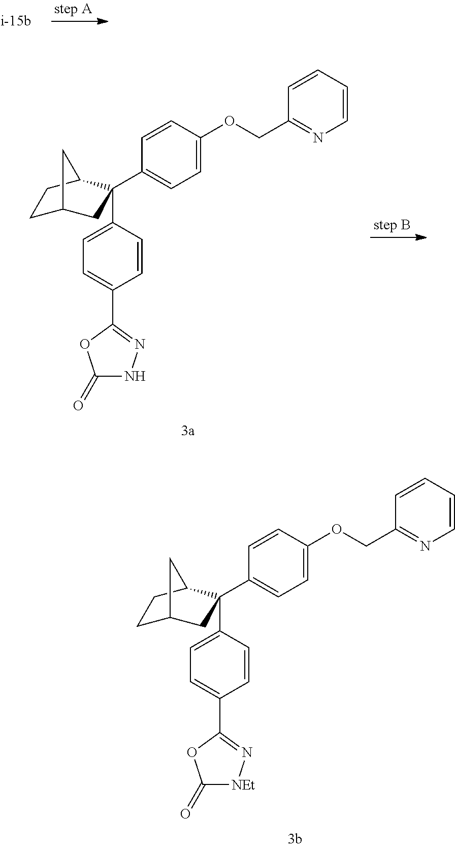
C1=CC(C2=NNC(=O)O2)=CC=C1C1(C2=CC=C(OCC3=NC=CC=C3)C=C2)CC2CCC1C2.C1=CC(C2=N[NEt]C(=O)O2)=CC=C1C1(C2=CC=C(OCC3=NC=CC=C3)C=C2)CC2CCC1C2
